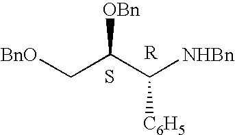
[BnO]CC(C([NHBn])[C6H5])[OBn].S
